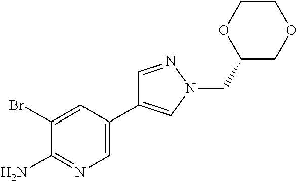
C1(Br)=CC(C2=CN(CC3COCCO3)N=C2)=CN=C1N
